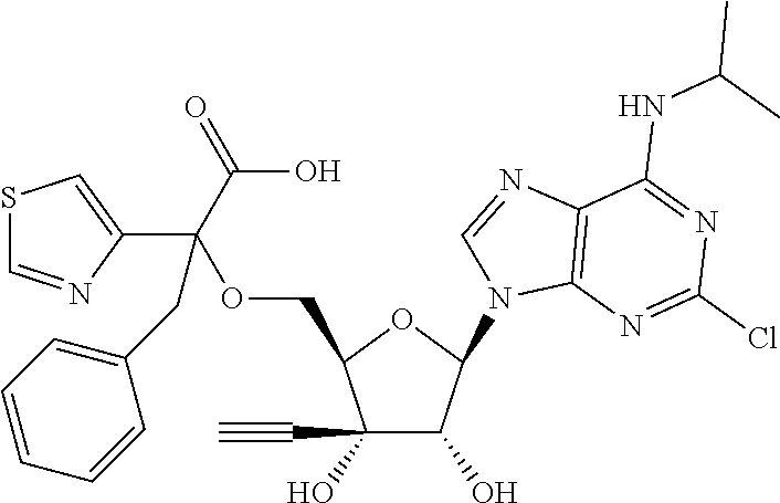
C1(O)(C#C)C(O)C(N2C3=C(N=C2)C(NC(C)C)=NC(Cl)=N3)OC1COC(C1=CSC=N1)(C(=O)O)CC1=CC=CC=C1
